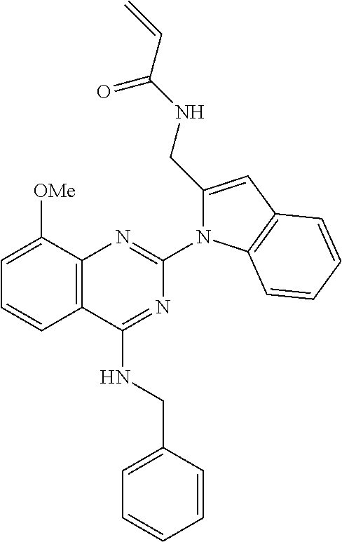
C12=C(C(NCC3=CC=CC=C3)=NC(N3C4=C(C=C3CNC(=O)C=C)C=CC=C4)=N1)C=CC=C2[OMe]
